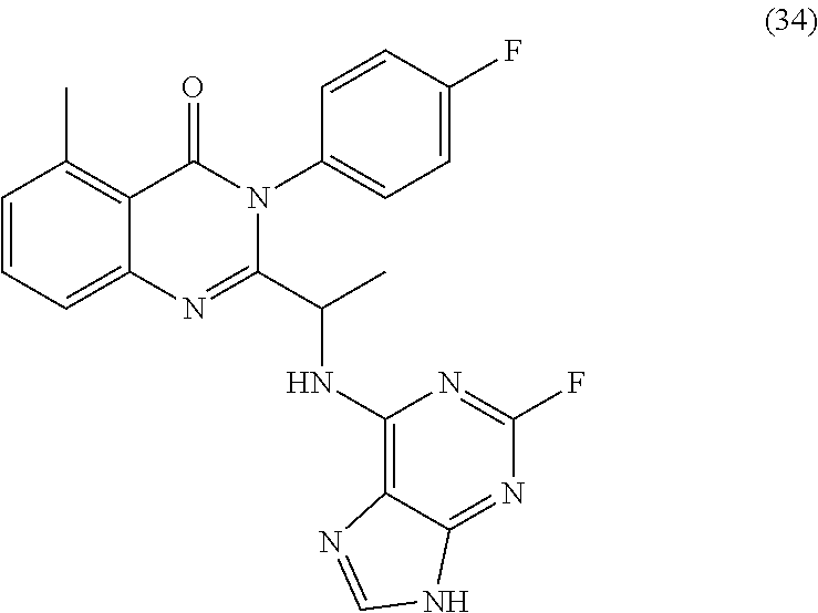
C1=CC=C2C(=C1C)C(=O)N(C1=CC=C(F)C=C1)C(C(NC1=C3C(=NC(F)=N1)NC=N3)C)=N2
